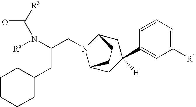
[R3]C(N([Ra])C(CN1C2CC(C3=CC([R1])=CC=C3)([H])CC1CC2)CC1CCCCC1)=O
